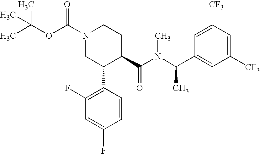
N1(C(OC(C)(C)C)=O)CC(C2=C(F)C=C(F)C=C2)C(C(N(C(C2=CC([CF3])=CC([CF3])=C2)C)C)=O)CC1
